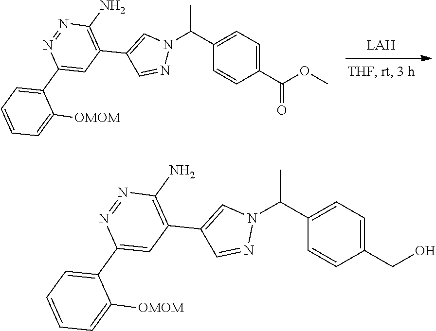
C1(C(OC)=O)=CC=C(C(N2C=C(C3=C(N)N=NC(C4=CC=CC=C4[OMOM])=C3)C=N2)C)C=C1.C1(CO)=CC=C(C(N2C=C(C3=C(N)N=NC(C4=CC=CC=C4[OMOM])=C3)C=N2)C)C=C1
